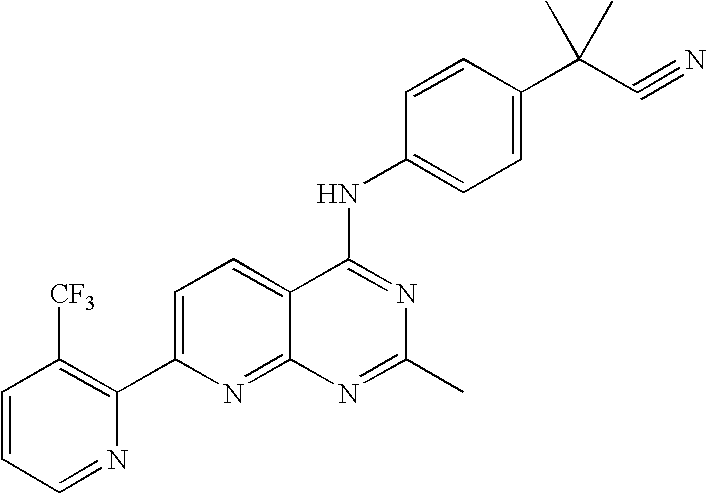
C1=CC=NC(C2=CC=C3C(=N2)N=C(C)N=C3NC2=CC=C(C(C#N)(C)C)C=C2)=C1[CF3]
